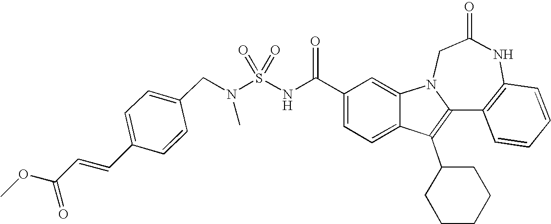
C1(C(NS(N(CC2=CC=C(C=CC(OC)=O)C=C2)C)(=O)=O)=O)=CC=C2C(=C1)N1C(=C2C2CCCCC2)C2=C(NC(=O)C1)C=CC=C2
